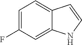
C1=C(F)C=C2C(=C1)C=CN2
